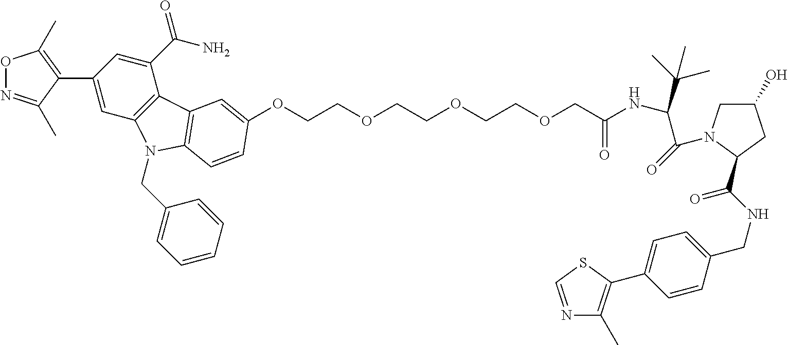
O1N=C(C)C(C2=CC3=C(C(C(=O)N)=C2)C2=C(N3CC3=CC=CC=C3)C=CC(OCCOCCOCCOCC(NC(C(C)(C)C)C(=O)N3CC(O)CC3C(NCC3=CC=C(C4=C(C)N=CS4)C=C3)=O)=O)=C2)=C1C
